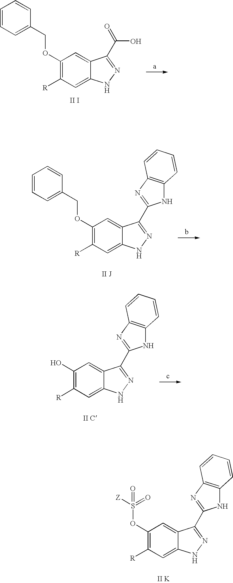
C1(OCC2=CC=CC=C2)=C([R])C=C2C(=C1)C(C(O)=O)=NN2.C1(OCC2=CC=CC=C2)=C([R])C=C2C(=C1)C(C1=NC3=C(N1)C=CC=C3)=NN2.C1(O)=C([R])C=C2C(=C1)C(C1=NC3=C(N1)C=CC=C3)=NN2.C1(OS(=O)(=O)[Z])=C([R])C=C2C(=C1)C(C1=NC3=C(N1)C=CC=C3)=NN2.[II K]
